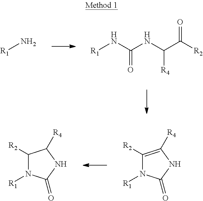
[R1]N.[R1]NC(NC(C([R2])=O)[R4])=O.C1([R2])=C([R4])NC(=O)N1[R1].C1([R2])N([R1])C(=O)NC1[R4]
